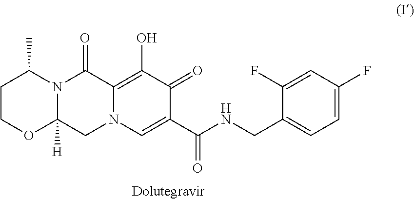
C1N2C(=C(O)C(=O)C(C(NCC3=CC=C(F)C=C3F)=O)=C2)C(=O)N2C1([H])OCCC2C
